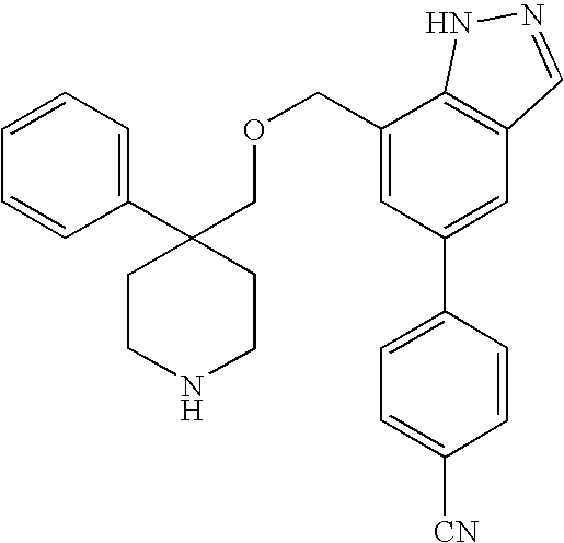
C1(C2(COCC3=CC(C4=CC=C([CN])C=C4)=CC4=C3NN=C4)CCNCC2)=CC=CC=C1
